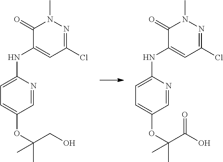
C1(=O)C(NC2=CC=C(OC(CO)(C)C)C=N2)=CC(Cl)=NN1C.C1(=O)C(NC2=CC=C(OC(C(O)=O)(C)C)C=N2)=CC(Cl)=NN1C
